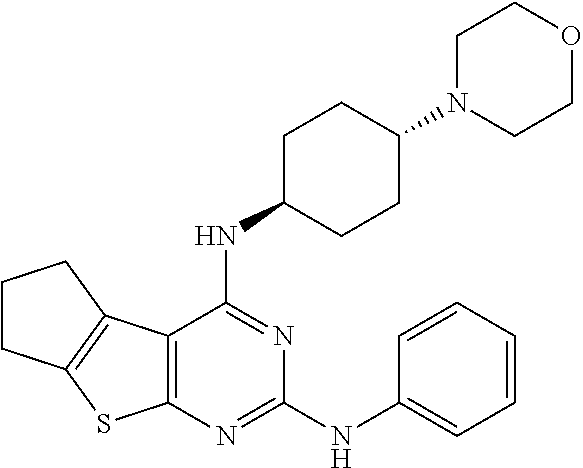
C1N(C2CCC(NC3=NC(NC4=CC=CC=C4)=NC4=C3C3=C(S4)CCC3)CC2)CCOC1
